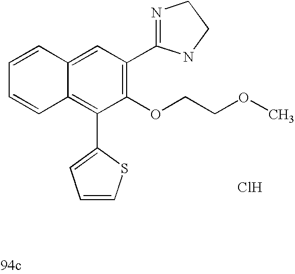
C1=C2C(=C(C3=CC=CS3)C(OCCOC)=C1C1=NCCN1)C=CC=C2.Cl
